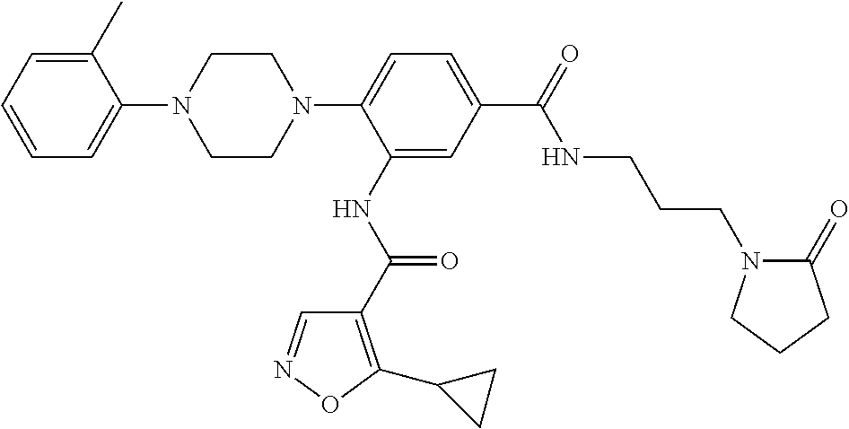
C1CN(C2=CC=C(C(=O)NCCCN3C(=O)CCC3)C=C2NC(C2=C(C3CC3)ON=C2)=O)CCN1C1=CC=CC=C1C
